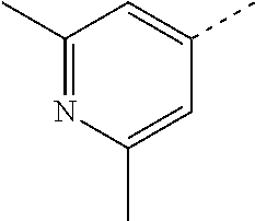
C1(C)=NC(C)=CC(C)=C1
